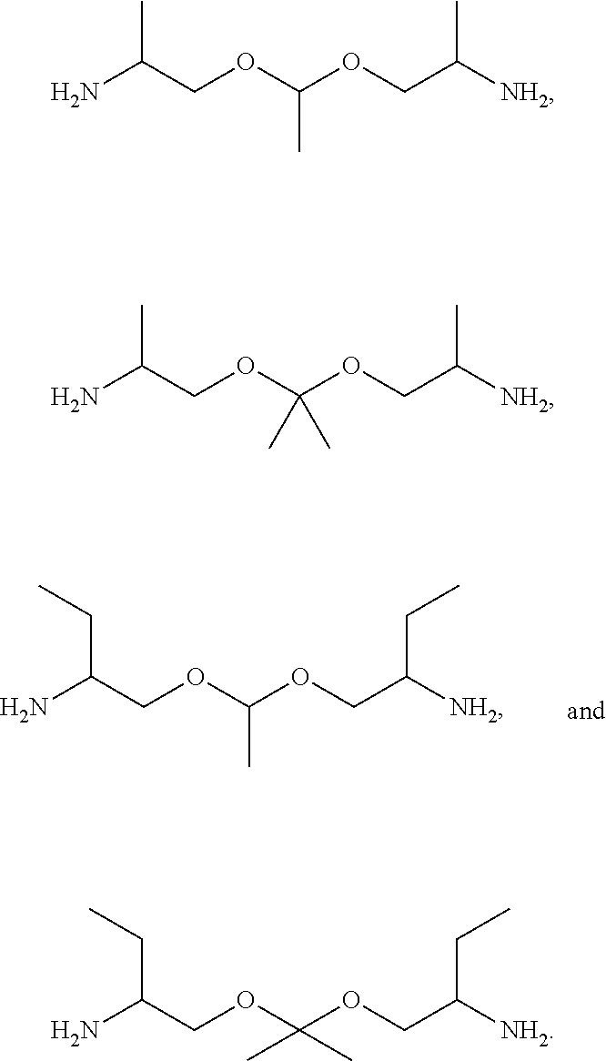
NC(COC(OCC([NH2])C)(C)C)C.NC(COC(OCC([NH2])CC)C)CC.NC(COC(OCC([NH2])C)C)C.NC(COC(OCC([NH2])CC)(C)C)CC
